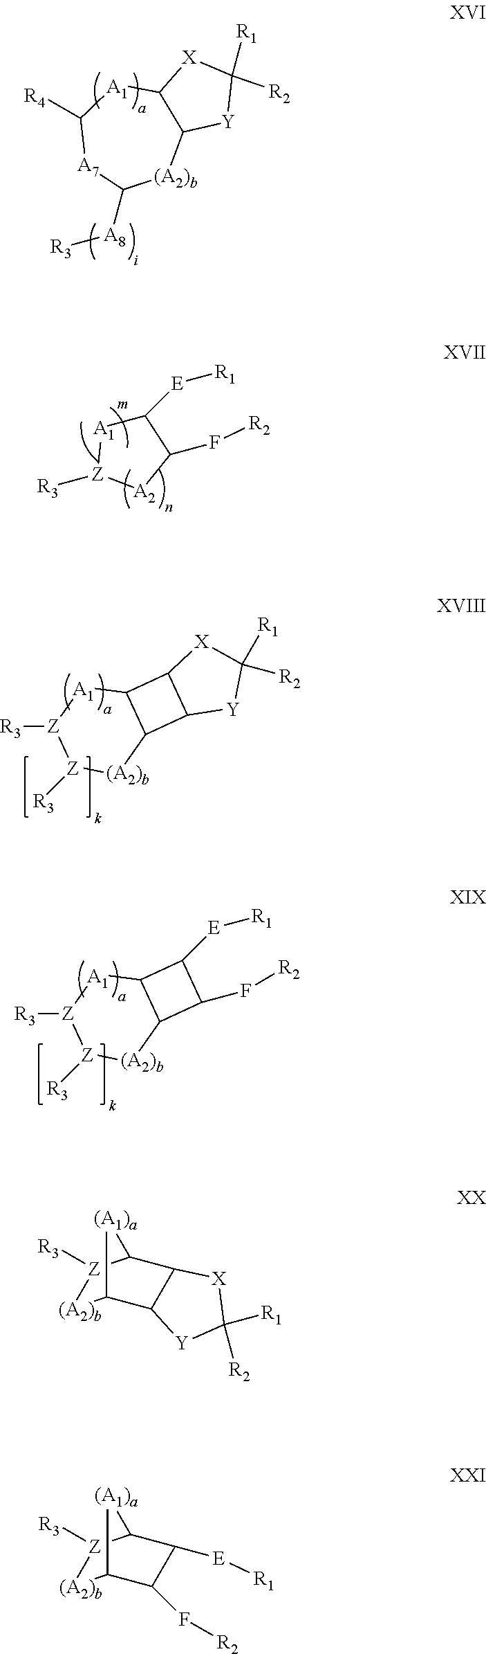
C1([E][R1])[A1][Z]([R3])[A2]C1F[R2].[R3][Z]1[A1]C2C([(A2)b][Z]1[R3])C1C2[X]C([R2])([R1])[Y]1.[R3][Z]1[A1]C2C([(A2)b][Z]1[R3])C(F[R2])C2[E][R1].C12C([Y]C([R1])([R2])[X]1)[(A2)b]C([A8][R3])[A7]C([R4])[A1]2.[(A2)b]1C2C3C(C([Z]1[R3])[(A1)a]2)[X]C([R2])([R1])[Y]3.[(A2)b]1C2C(F[R2])C([E][R1])C([Z]1[R3])[(A1)a]2
